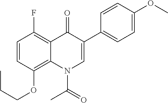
C1=CC(OCCC)=C2C(=C1F)C(=O)C(C1=CC=C(OC)C=C1)=CN2C(=O)C
